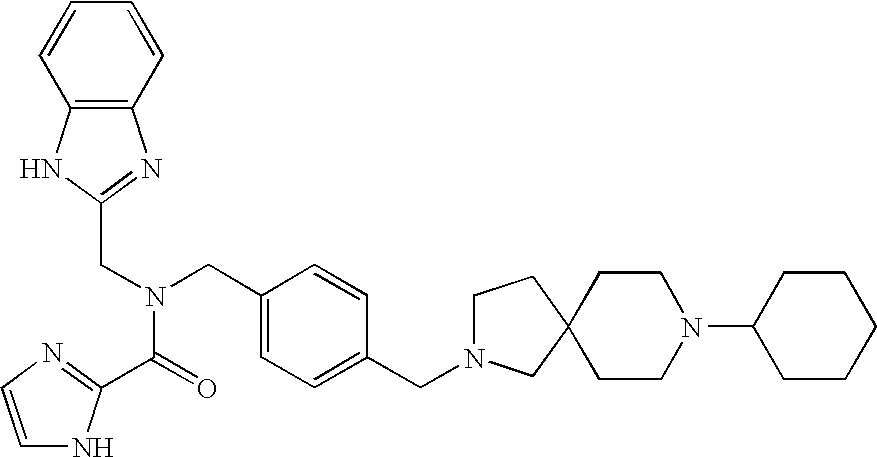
C12=C(NC(CN(CC3=CC=C(CN4CCC5(C4)CCN(C4CCCCC4)CC5)C=C3)C(C3=NC=CN3)=O)=N1)C=CC=C2
